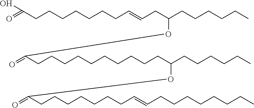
O=C(CCCCCCCC=CCC(CCCCCC)OC(CCCCCCCCCCC(CCCCCC)OC(CCCCCCCC=CCCCCCCCC)=O)=O)O
